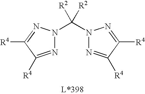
N1(C([R2])([R2])N2N=C([R4])C([R4])=N2)N=C([R4])C([R4])=N1
